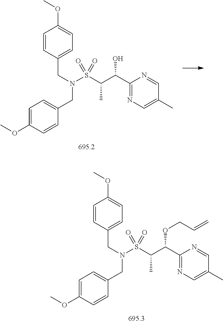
C1(C(C(S(N(CC2=CC=C(OC)C=C2)CC2=CC=C(OC)C=C2)(=O)=O)C)O)=NC=C(C)C=N1.C1(C(C(S(N(CC2=CC=C(OC)C=C2)CC2=CC=C(OC)C=C2)(=O)=O)C)OCC=C)=NC=C(C)C=N1
